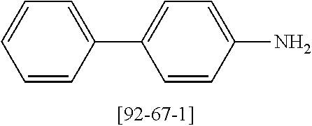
C1(C2=CC=C(N)C=C2)=CC=CC=C1
